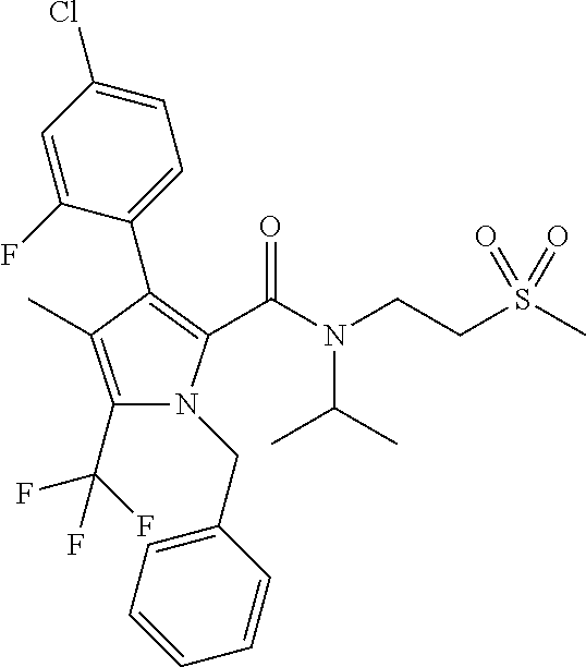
C1(C2=C(C(=O)N(C(C)C)CCS(C)(=O)=O)N(CC3=CC=CC=C3)C(C(F)(F)F)=C2C)=CC=C(Cl)C=C1F
